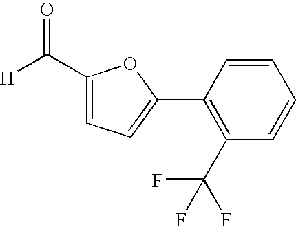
[H]C(=O)C1=CC=C(C2=C(C(F)(F)F)C=CC=C2)O1
